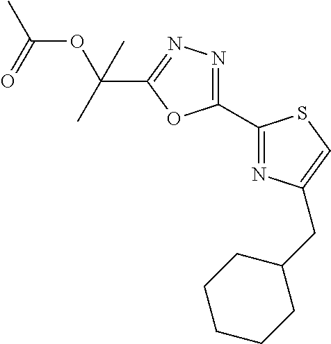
C1(C2=NC(CC3CCCCC3)=CS2)=NN=C(C(C)(OC(C)=O)C)O1
